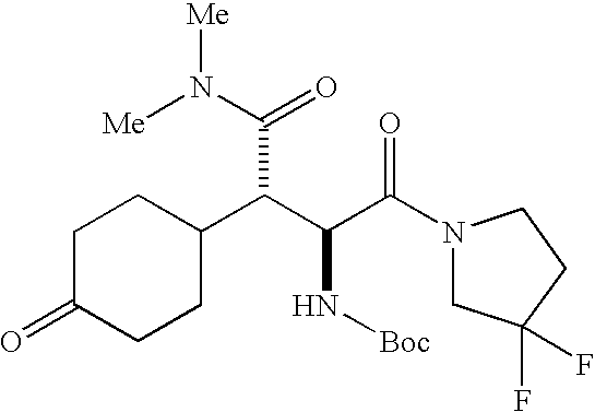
C1C(=O)CCC(C(C(C(N2CC(F)(F)CC2)=O)N[Boc])C(N([Me])[Me])=O)C1
